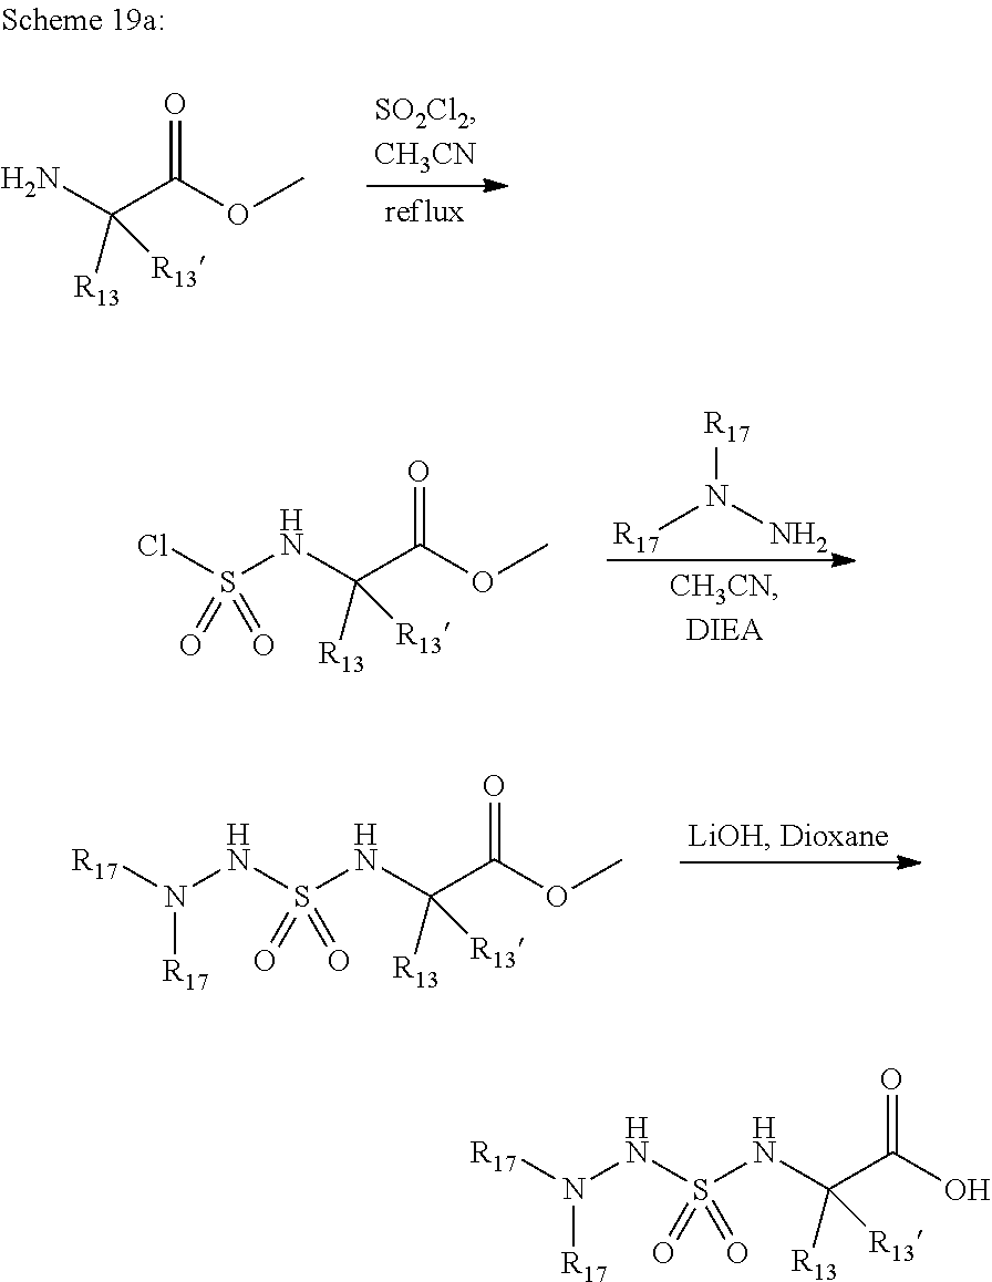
NC(C(OC)=O)([R13])[R13].[R17]N(N)[R17].N(C(C(OC)=O)([R13])[R13])S(Cl)(=O)=O.N(C(C(OC)=O)([R13])[R13])S(NN([R17])[R17])(=O)=O.N(C(C(O)=O)([R13])[R13])S(NN([R17])[R17])(=O)=O
